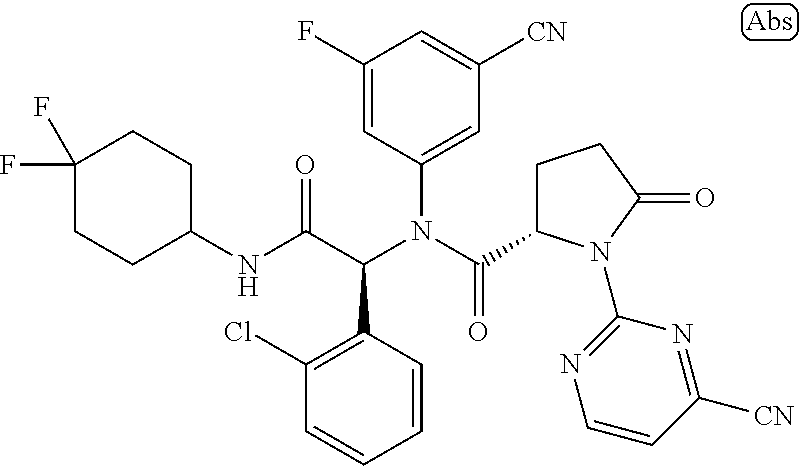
C1=CC(C(C(NC2CCC(F)(F)CC2)=O)N(C(=O)C2CCC(=O)N2C2=NC=CC([CN])=N2)C2=CC([CN])=CC(F)=C2)=C(Cl)C=C1
